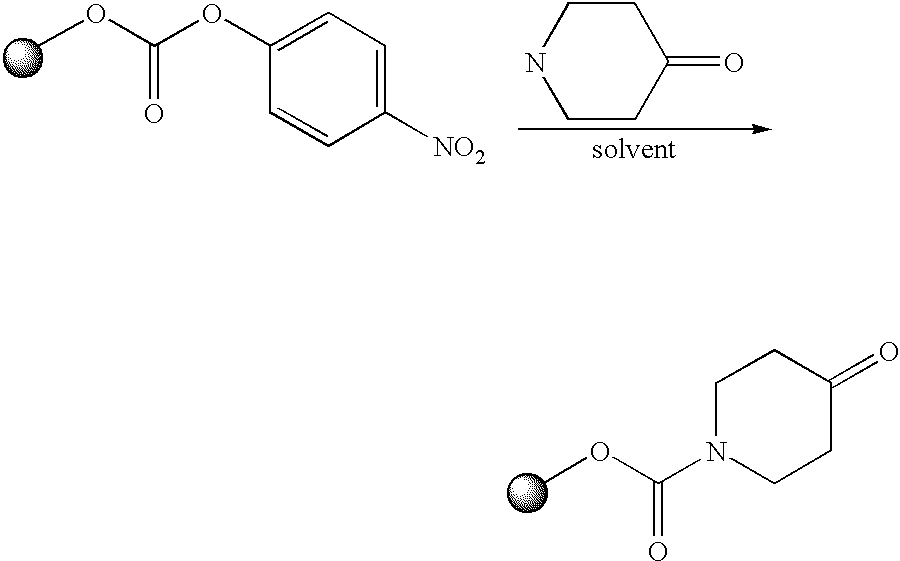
COC(N1CCC(=O)CC1)=O.COC(OC1=CC=C([NO2])C=C1)=O.N1CCC(=O)CC1
